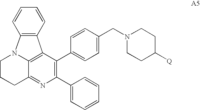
C1(C2=CC=CC=C2)=C(C2=CC=C(CN3CCC([Q])CC3)C=C2)C2=C3C(=N1)CCCN3C1=C2C=CC=C1
